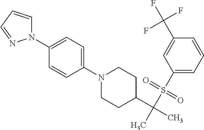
C1(N2CCC(C(C)(S(C3=CC=CC(C(F)(F)F)=C3)(=O)=O)C)CC2)=CC=C(N2C=CC=N2)C=C1
